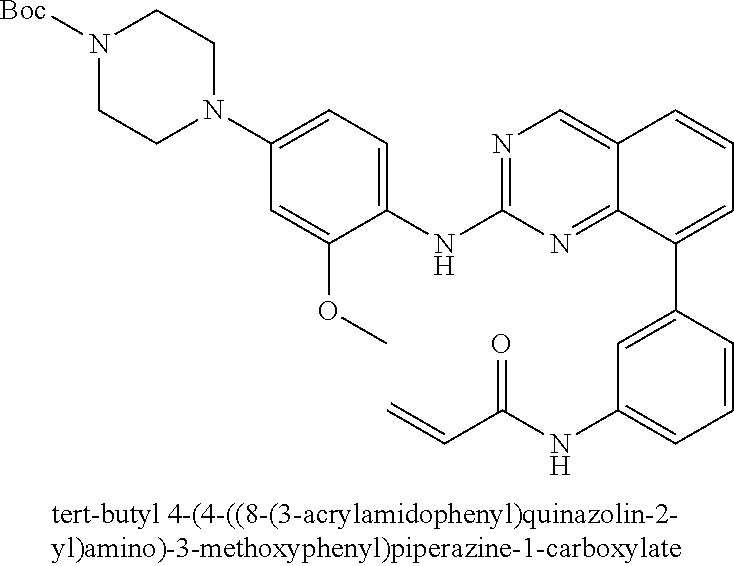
N1=C(NC2=CC=C(N3CCN([Boc])CC3)C=C2OC)N=C2C(=C1)C=CC=C2C1=CC(NC(C=C)=O)=CC=C1
